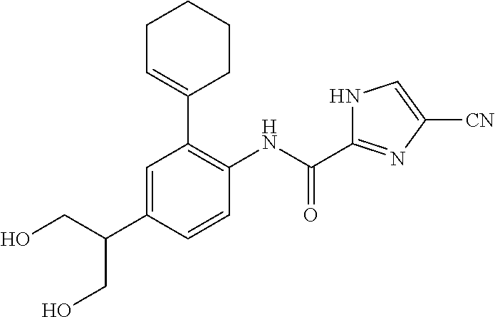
C(C(CO)C1=CC(C2=CCCCC2)=C(NC(C2=NC([CN])=CN2)=O)C=C1)O
